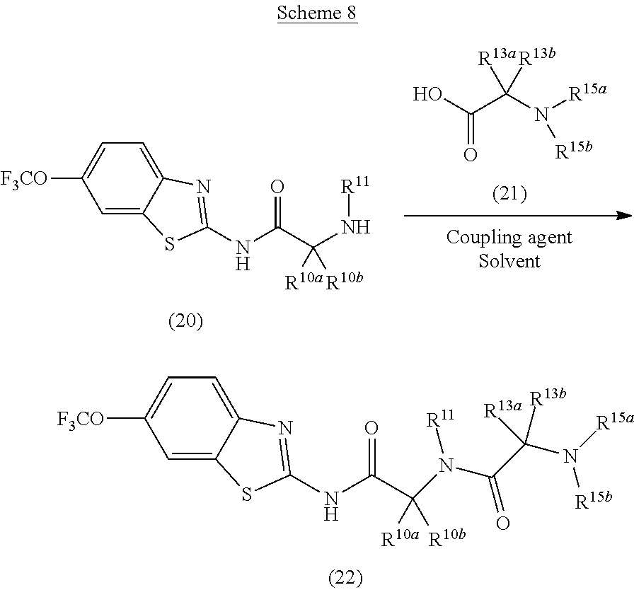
OC(C(N([R15b])[R15a])([R13b])[R13a])=O.C1=C2C(=CC=C1[F3CO])N=C(NC(C(N[R11])([R10b])[R10a])=O)S2.C1=C2C(=CC=C1[F3CO])N=C(NC(C([R10b])([R10a])N(C(C(N([R15b])[R15a])([R13b])[R13a])=O)[R11])=O)S2
